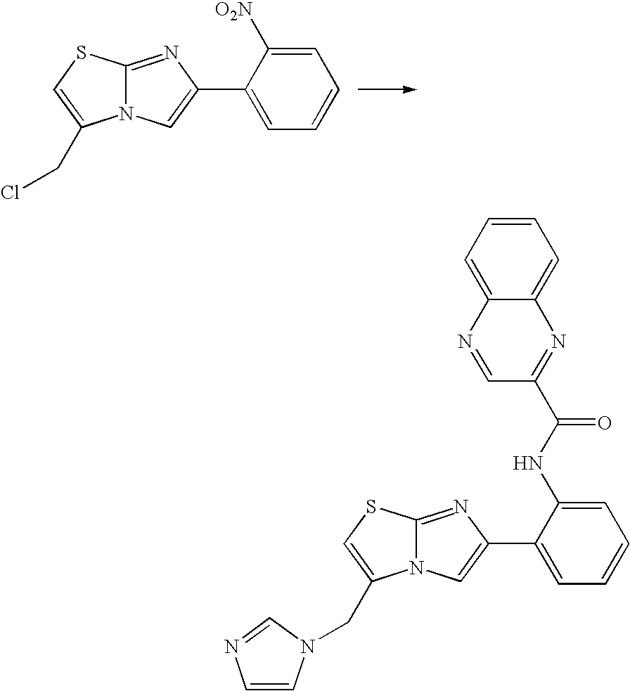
C12=NC(C3=CC=CC=C3[O2N])=CN1C(CCl)=CS2.C12=NC(C3=CC=CC=C3NC(=O)C3=NC4=CC=CC=C4N=C3)=CN1C(CN1C=CN=C1)=CS2
